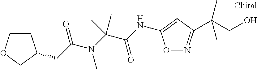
C(N(C(=O)CC1CCOC1)C)(C(=O)NC1=CC(C(CO)(C)C)=NO1)(C)C
